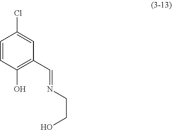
C1=CC(O)=C(C=NCCO)C=C1Cl
